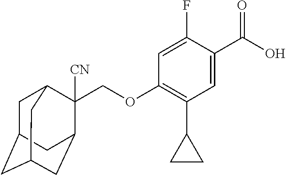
C1=C(F)C(C(O)=O)=CC(C2CC2)=C1OCC1([CN])C2CC3CC(CC1C3)C2
